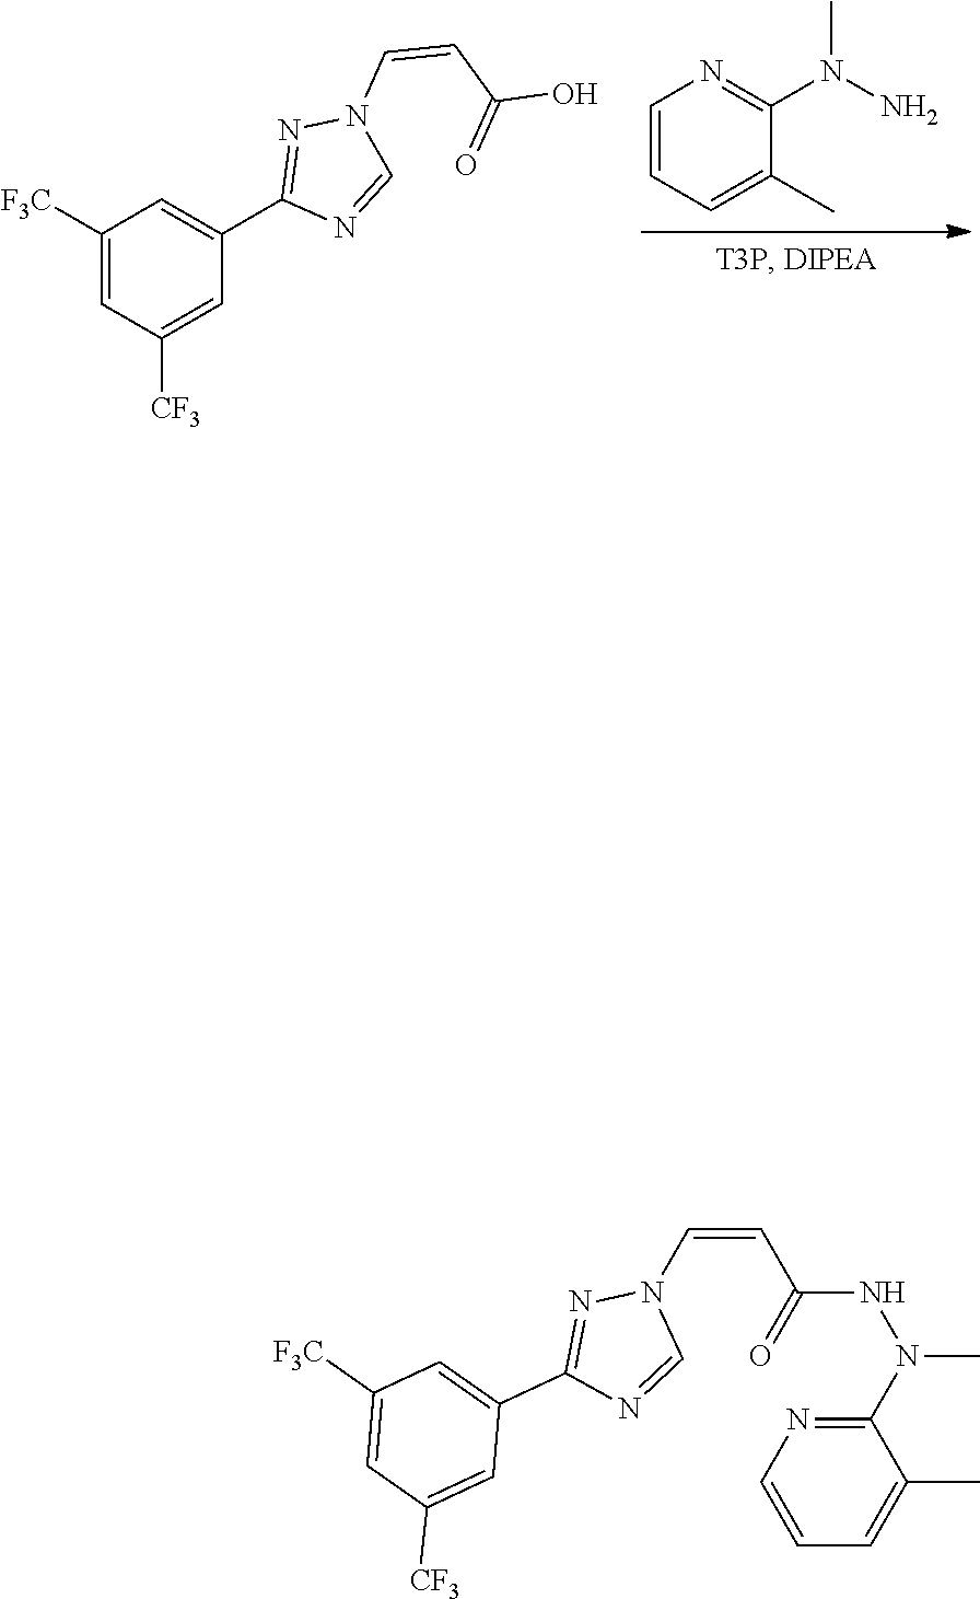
C1(C2=CC([F3C])=CC([CF3])=C2)=NN(C=CC(=O)O)C=N1.C1=CN=C(N(N)C)C(C)=C1.C(=CC(NN(C1=NC=CC=C1C)C)=O)N1N=C(C2=CC([F3C])=CC([CF3])=C2)N=C1
